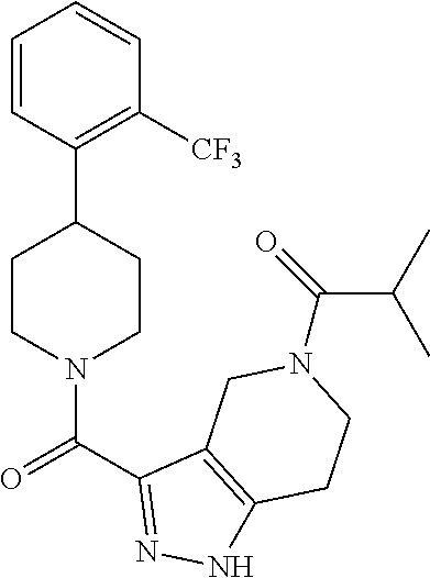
C1=CC(C2CCN(C(C3=NNC4=C3CN(C(=O)C(C)C)CC4)=O)CC2)=C([CF3])C=C1
